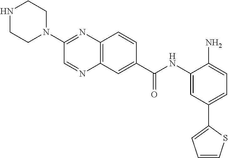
N1CCN(C2=NC3=C(N=C2)C=C(C(NC2=CC(C4=CC=CS4)=CC=C2N)=O)C=C3)CC1
